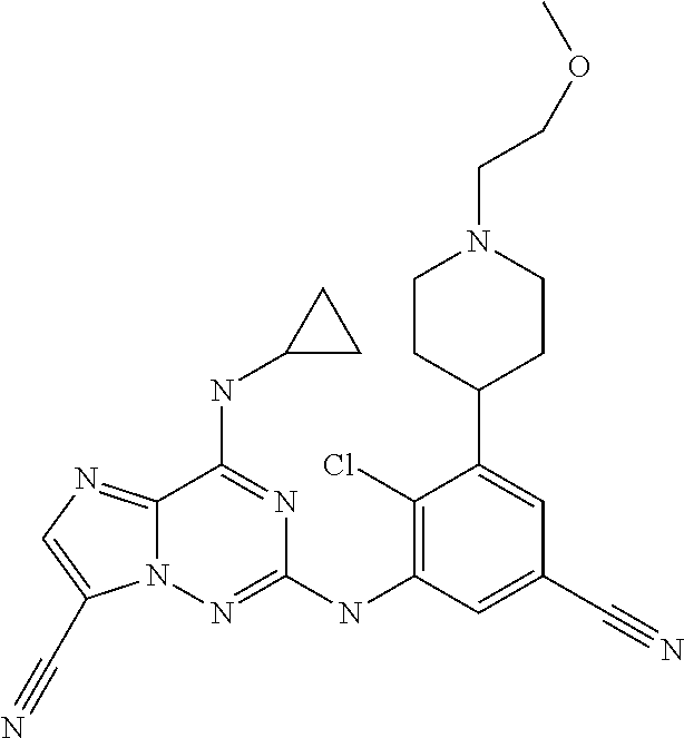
N12C(=NC=C1C#N)C(NC1CC1)=NC(NC1=C(Cl)C(C3CCN(CCOC)CC3)=CC(C#N)=C1)=N2
